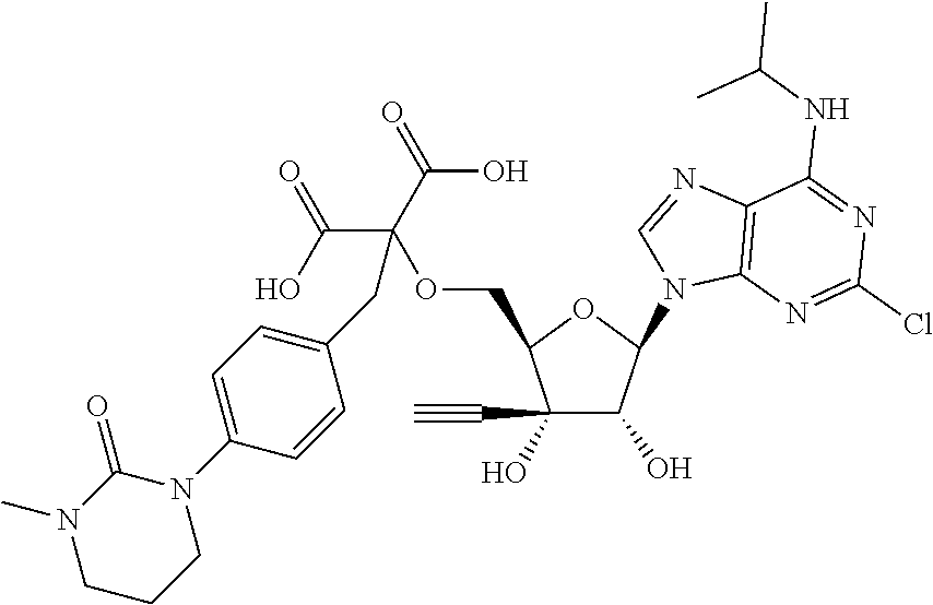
C1(C#C)(O)C(O)C(N2C3=C(N=C2)C(NC(C)C)=NC(Cl)=N3)OC1COC(C(O)=O)(C(O)=O)CC1=CC=C(N2CCCN(C)C2=O)C=C1
